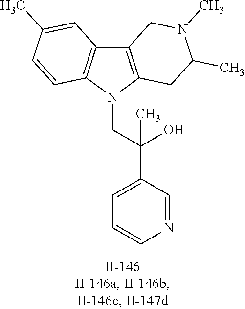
C12=C(N(CC(C3=CC=CN=C3)(O)C)C3=C1C=C(C)C=C3)CC(C)N(C)C2
